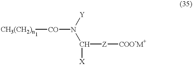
[CH3(CH2)n][CO]N([Y])C([X])[Z][COO-M+]
